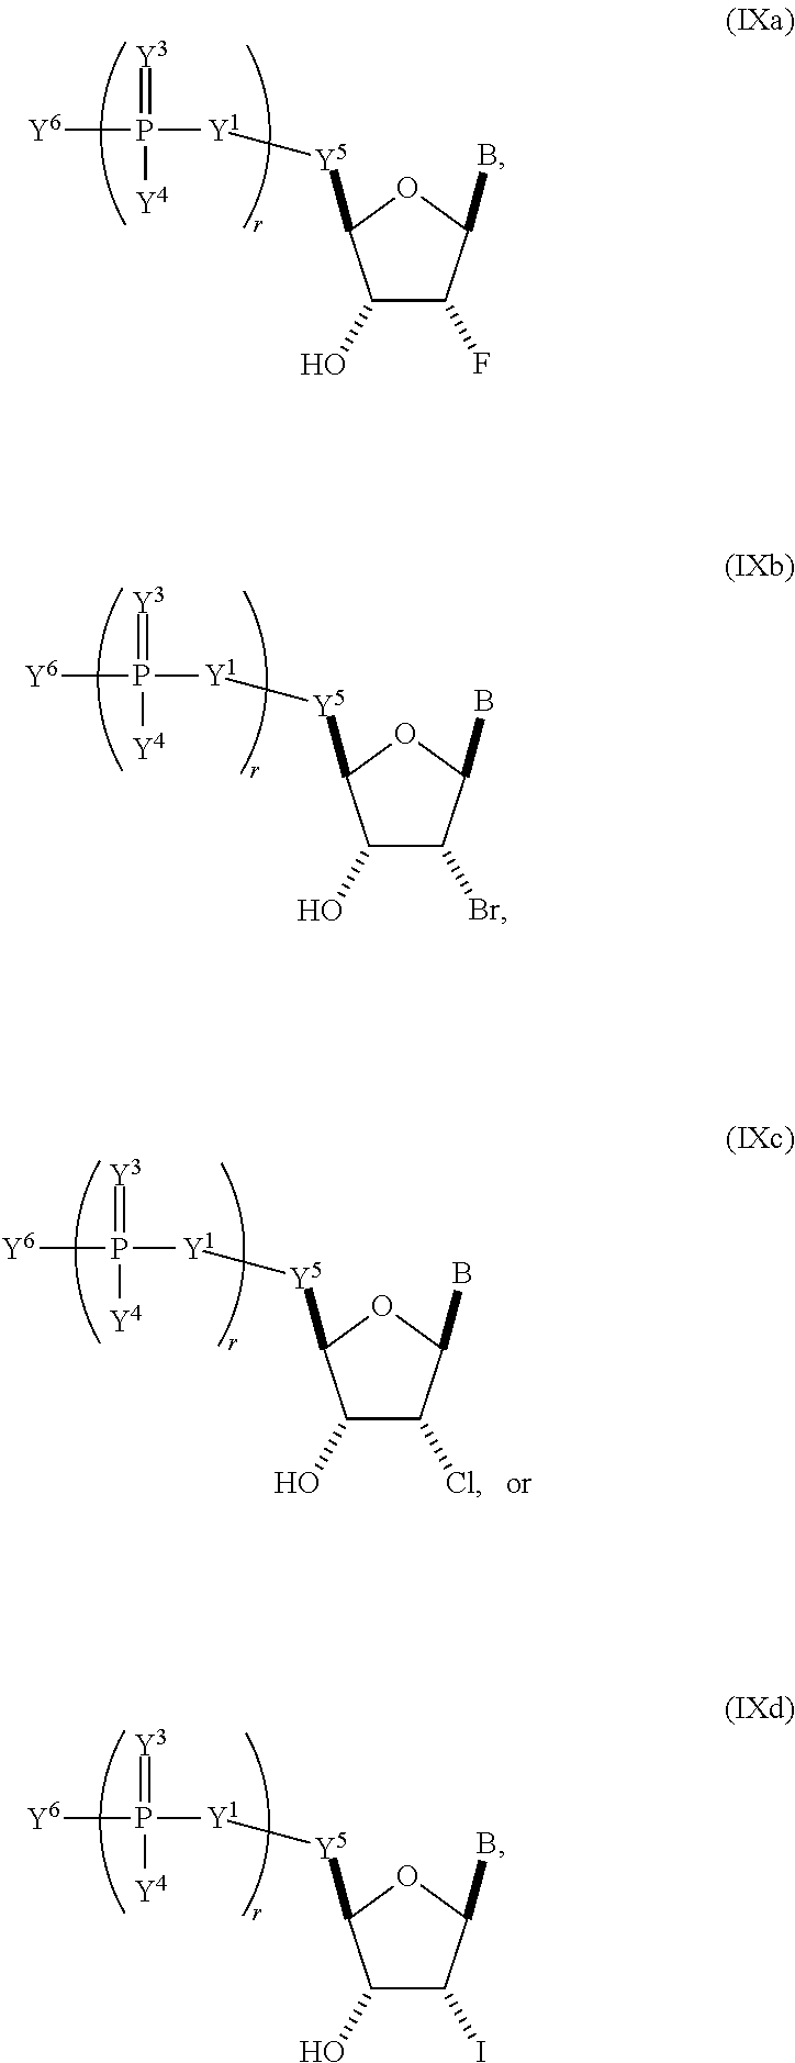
[Y1](P([Y4])(=[Y3])[Y6])[Y5]C1C(O)C(F)C(B)O1.[Y1](P([Y4])(=[Y3])[Y6])[Y5]C1C(O)C(Br)C(B)O1.[Y1](P([Y4])(=[Y3])[Y6])[Y5]C1C(O)C(I)C(B)O1.[Y1](P([Y4])(=[Y3])[Y6])[Y5]C1C(O)C(Cl)C(B)O1
